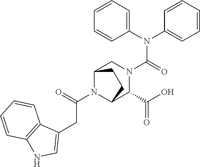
C(C(N1C2C(C(O)=O)N(C(N(C3=CC=CC=C3)C3=CC=CC=C3)=O)CC1CC2)=O)C1=CNC2=C1C=CC=C2
